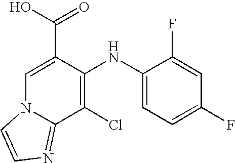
C1(Cl)=C(NC2=CC=C(F)C=C2F)C(C(O)=O)=CN2C1=NC=C2
